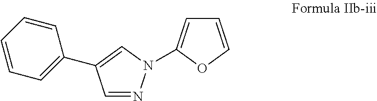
C1=C(N2N=CC(C3=CC=CC=C3)=C2)OC=C1
